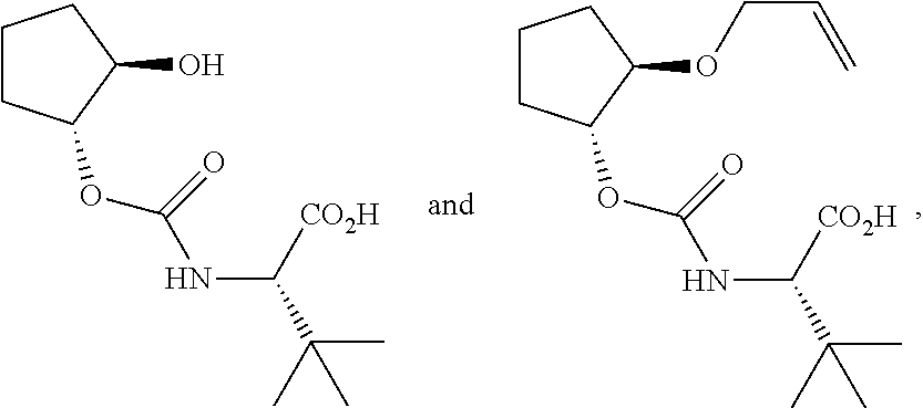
C1CC(OC(=O)NC(C(C)(C)C)[CO2H])C(O)C1.C1CC(OC(=O)NC(C(C)(C)C)[CO2H])C(OCC=C)C1
